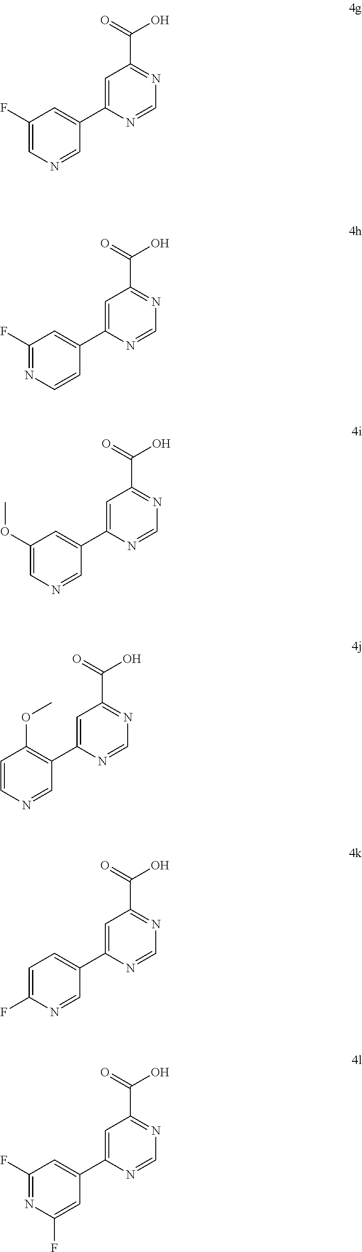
C1(F)=CN=CC(C2=CC(C(=O)O)=NC=N2)=C1.C1(F)=NC=CC(C2=CC(C(=O)O)=NC=N2)=C1.C1=CN=CC(C2=CC(C(=O)O)=NC=N2)=C1OC.C1=C(F)N=CC(C2=CC(C(=O)O)=NC=N2)=C1.C1(F)=NC(F)=CC(C2=CC(C(=O)O)=NC=N2)=C1.C1(OC)=CN=CC(C2=CC(C(=O)O)=NC=N2)=C1
